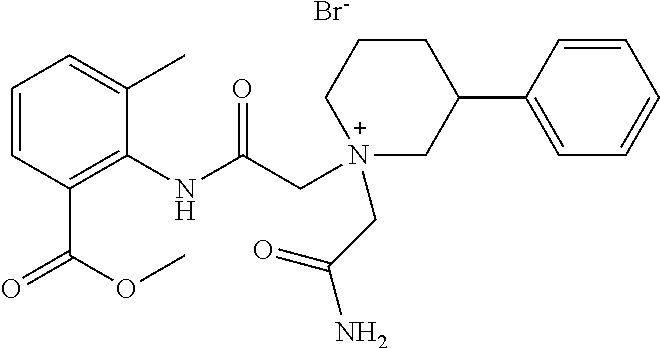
C1=CC(C(OC)=O)=C(NC(C[N+]2(CC(N)=O)CC(C3=CC=CC=C3)CCC2)=O)C(C)=C1.[Br-]
